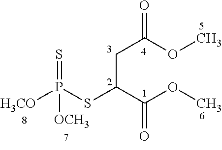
C(C(C(OC)=O)SP([H3CO])([OCH3])=S)C(OC)=O
